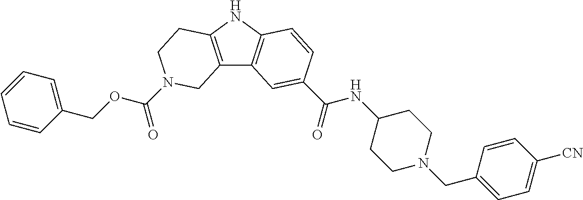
C1=CC(COC(=O)N2CCC3=C(C4=C(N3)C=CC(C(=O)NC3CCN(CC5=CC=C([CN])C=C5)CC3)=C4)C2)=CC=C1
